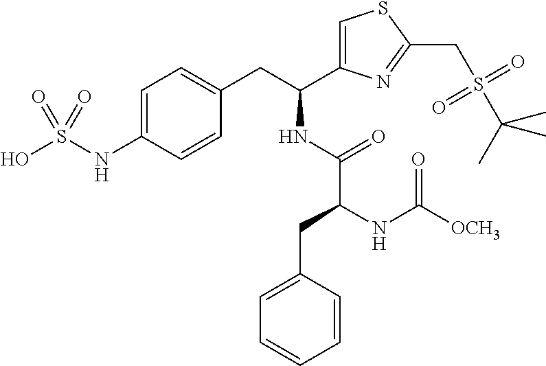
C1=C(NS(O)(=O)=O)C=CC(CC(NC(C(NC([OCH3])=O)CC2=CC=CC=C2)=O)C2=CSC(CS(C(C)(C)C)(=O)=O)=N2)=C1
